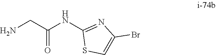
NCC(NC1=NC(Br)=CS1)=O
